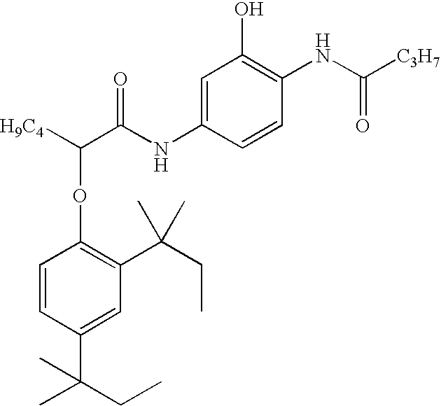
[H9C4]C(C(NC1=CC(O)=C(NC(=O)[C3H7])C=C1)=O)OC1=C(C(CC)(C)C)C=C(C(C)(C)CC)C=C1
